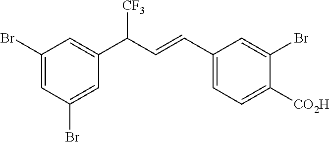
C1(C=CC(C2=CC(Br)=CC(Br)=C2)[CF3])=CC=C([CO2H])C(Br)=C1
